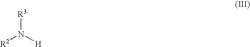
[R2]N([H])[R3]
